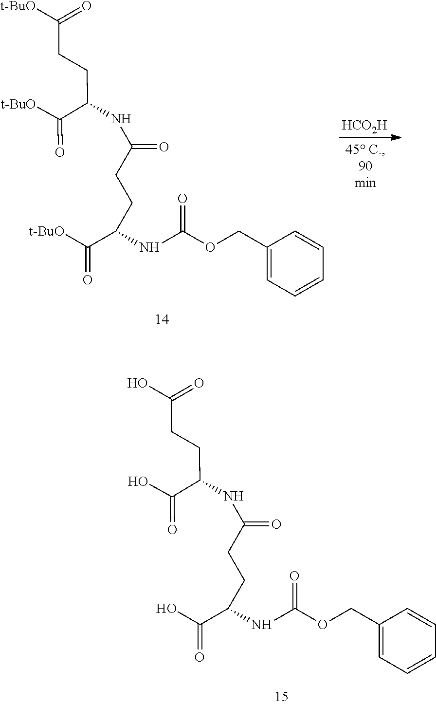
C(=O)(C(CCC(=O)[t-BuO])NC(=O)CCC(C([t-BuO])=O)NC(OCC1=CC=CC=C1)=O)[t-BuO].[HCO2H].C(=O)(C(CCC(=O)O)NC(=O)CCC(C(O)=O)NC(OCC1=CC=CC=C1)=O)O
